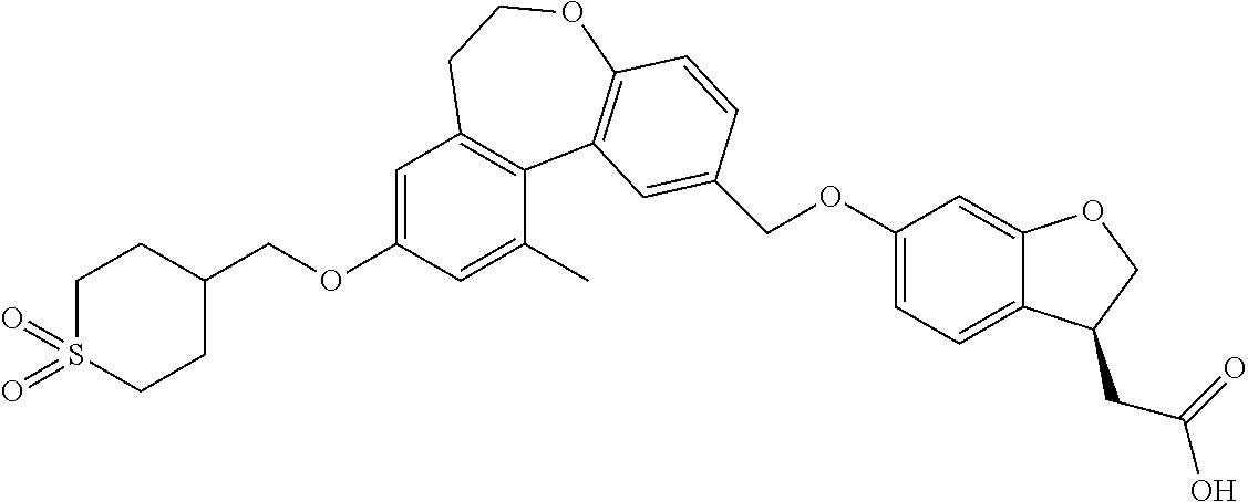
C(OC1=CC2=C(C(C)=C1)C1=C(OCC2)C=CC(COC2=CC=C3C(=C2)OCC3CC(=O)O)=C1)C1CCS(=O)(=O)CC1
